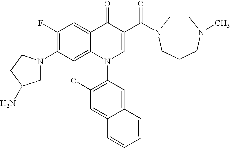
C1(F)=C(N2CC(N)CC2)C2=C3C(=C1)C(=O)C(C(=O)N1CCN(C)CCC1)=CN3C1=C(O2)C=C2C(=C1)C=CC=C2
